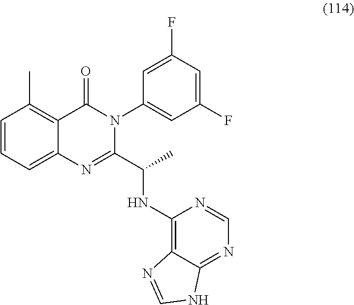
C1=CC=C2C(=C1C)C(=O)N(C1=CC(F)=CC(F)=C1)C(C(NC1=C3C(=NC=N1)NC=N3)C)=N2
